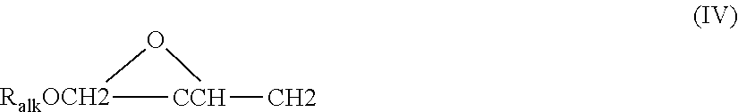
[RalkOCH2]1[CCH](C)O1
